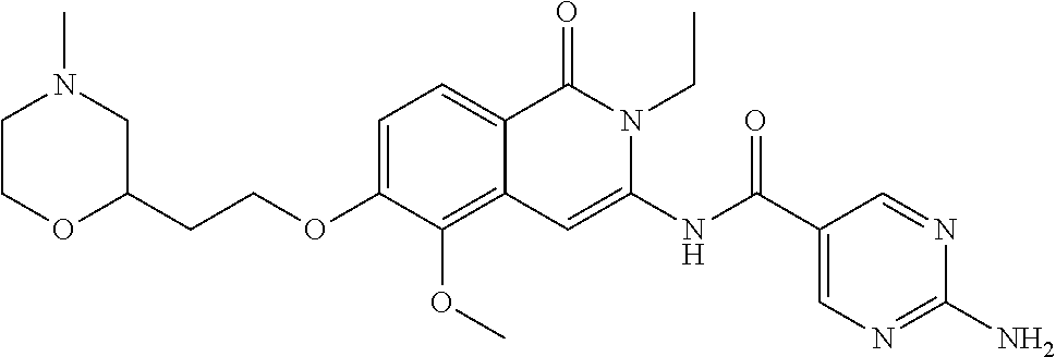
C1=C(OCCC2OCCN(C)C2)C(OC)=C2C(=C1)C(=O)N(CC)C(NC(C1=CN=C(N)N=C1)=O)=C2
